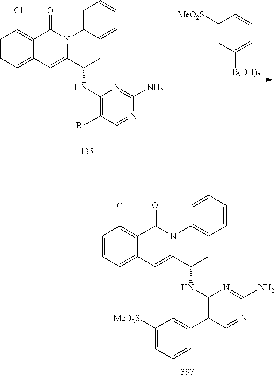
C1=CC=C2C(=C1Cl)C(=O)N(C1=CC=CC=C1)C(C(C)NC1=C(C3=CC([MeO2S])=CC=C3)C=NC(N)=N1)=C2.C1=CC=C2C(=C1Cl)C(=O)N(C1=CC=CC=C1)C(C(C)NC1=C(Br)C=NC(N)=N1)=C2.C1([MeO2S])=CC([B(OH)2])=CC=C1
